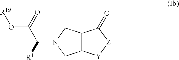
C12C([Y][Z]C1=O)CN(C([R1])C(O[R19])=O)C2
